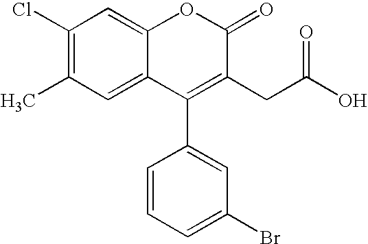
C1(Cl)=C(C)C=C2C(=C1)OC(=O)C(CC(O)=O)=C2C1=CC(Br)=CC=C1
